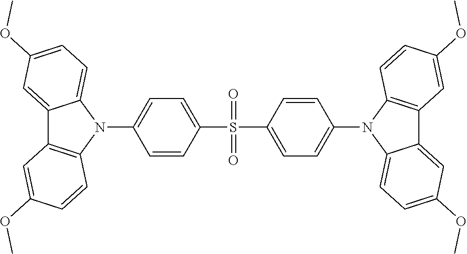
C12=CC(OC)=CC=C1N(C1=CC=C(S(=O)(=O)C3=CC=C(N4C5=CC=C(OC)C=C5C5=C4C=CC(OC)=C5)C=C3)C=C1)C1=C2C=C(OC)C=C1
